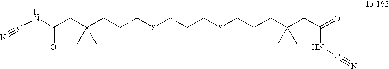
C(CC(CCCSCCCSCCCC(CC(=O)NC#N)(C)C)(C)C)(NC#N)=O
